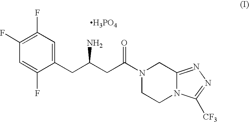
C1(F)=C(F)C=C(CC(CC(N2CCN3C(=NN=C3[CF3])C2)=O)N)C(F)=C1.[H3PO4]
